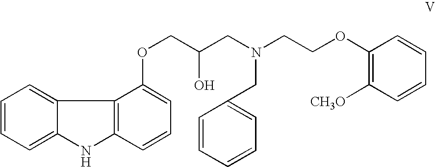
C1=CC=C2C(=C1)C1=C(N2)C=CC=C1OCC(CN(CCOC1=C([CH3O])C=CC=C1)CC1=CC=CC=C1)O
